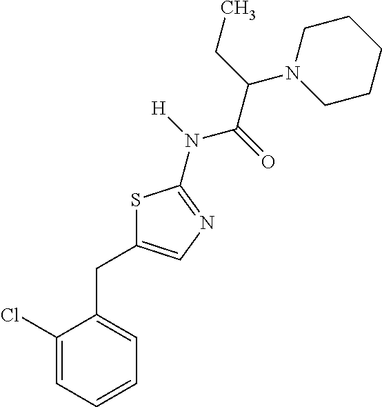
C1(Cl)=CC=CC=C1CC1=CN=C(N([H])C(=O)C(CC)N2CCCCC2)S1
